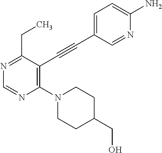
N1=C(CC)C(C#CC2=CC=C(N)N=C2)=C(N2CCC(CO)CC2)N=C1
